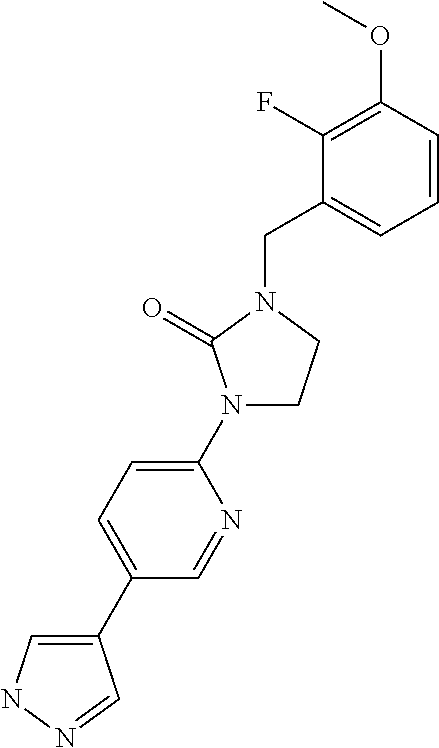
C1(C2=CC=C(N3CCN(CC4=CC=CC(OC)=C4F)C3=O)N=C2)=CNN=C1
